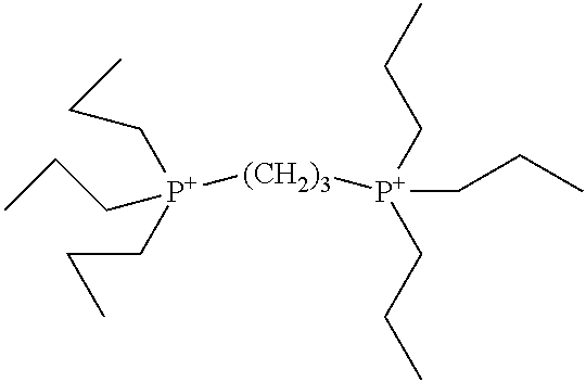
[P+]([(CH2)3][P+](CCC)(CCC)CCC)(CCC)(CCC)CCC
